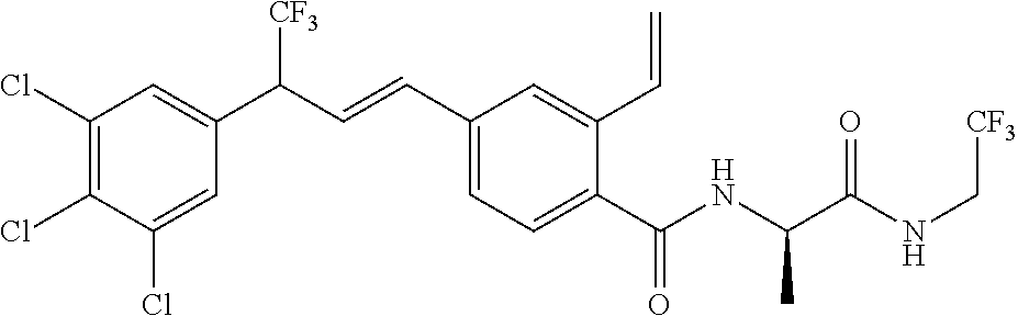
C1(Cl)=C(Cl)C(Cl)=CC(C(C=CC2=CC=C(C(NC(C(NC[CF3])=O)C)=O)C(C=C)=C2)[CF3])=C1
